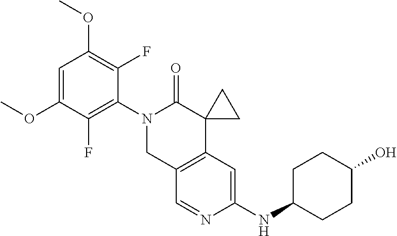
C1=C(OC)C(F)=C(N2CC3=C(C4(C2=O)CC4)C=C(NC2CCC(O)CC2)N=C3)C(F)=C1OC
